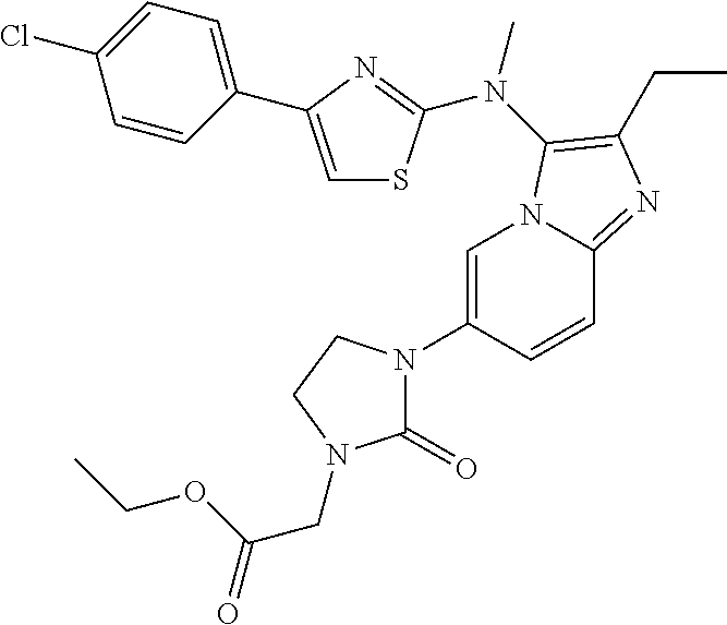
C1=C(N2C(=O)N(CC(=O)OCC)CC2)C=CC2=NC(CC)=C(N(C)C3=NC(C4=CC=C(Cl)C=C4)=CS3)N12
